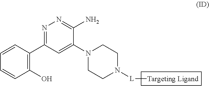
N1=C(C2=C(O)C=CC=C2)C=C(N2CCN([L]C)CC2)C(N)=N1
